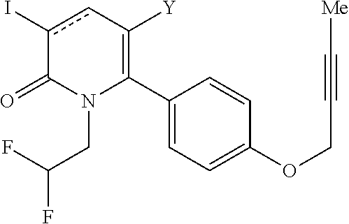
C1(C2=C([Y])cc(I)C(=O)N2CC(F)F)=CC=C(OCC#C[Me])C=C1
